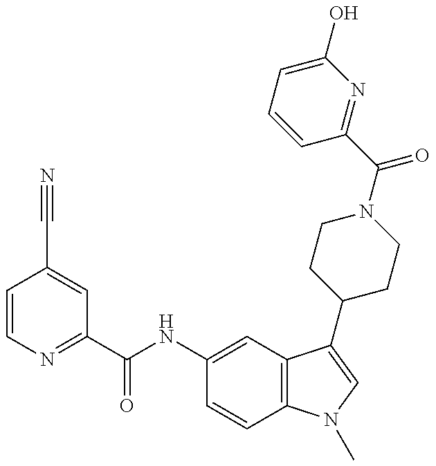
C1=CN=C(C(NC2=CC3=C(C=C2)N(C)C=C3C2CCN(C(=O)C3=NC(O)=CC=C3)CC2)=O)C=C1C#N
